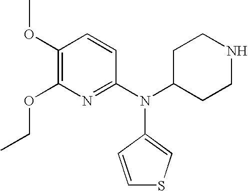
C1(OC)=C(OCC)N=C(N(C2CCNCC2)C2=CSC=C2)C=C1
